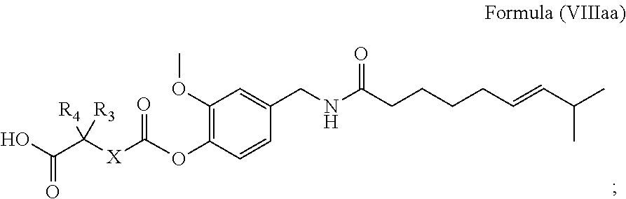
C1(OC([X]C(C(O)=O)([R4])[R3])=O)=C(OC)C=C(CNC(CCCCC=CC(C)C)=O)C=C1
